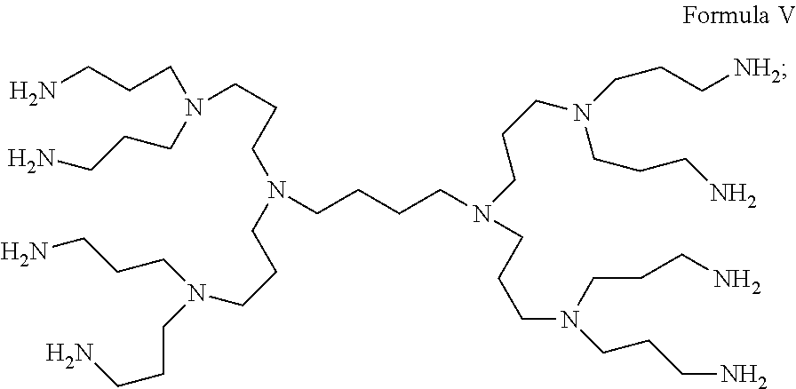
C(N(CCCN(CCCN)CCCN)CCCCN(CCCN(CCCN)CCCN)CCCN(CCC[NH2])CCCN)CCN(CCCN)CCCN
